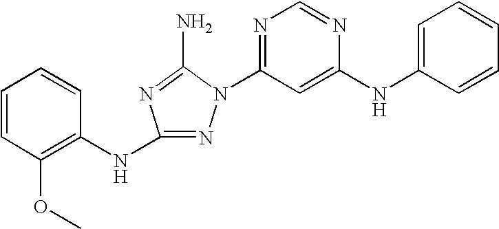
N1=C(NC2=C(OC)C=CC=C2)N=C(N)N1C1=NC=NC(NC2=CC=CC=C2)=C1
